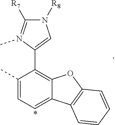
C1([R7])=N(C)C(C2=C3C(=CC=C2C)C2=C(O3)C=CC=C2)=CN1[R8]
